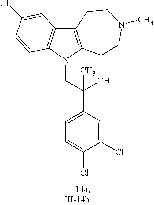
C12=C(N(CC(C3=CC=C(Cl)C(Cl)=C3)(O)C)C3=C1C=C(Cl)C=C3)CCN(C)CC2
